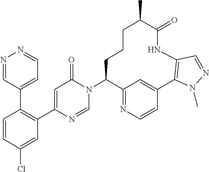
C1=CC(Cl)=CC(C2=CC(=O)N(C3C4=NC=CC(=C4)C4=C(NC(=O)C(C)CCC3)C=NN4C)C=N2)=C1C1=CC=NN=C1
